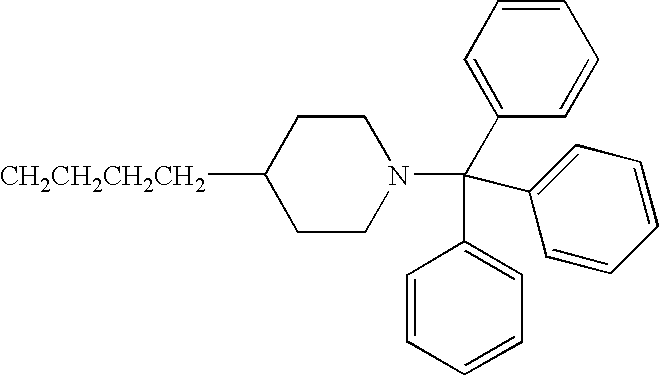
[CH2CH2CH2CH2]C1CCN(C(C2=CC=CC=C2)(C2=CC=CC=C2)C2=CC=CC=C2)CC1
